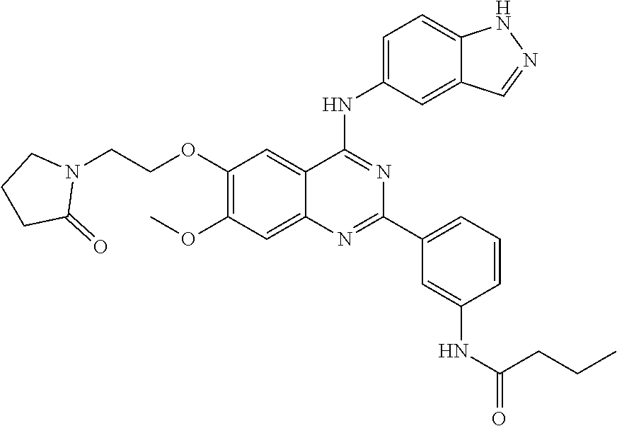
N1=C(C2=CC=CC(NC(=O)CCC)=C2)N=C(NC2=CC=C3NN=CC3=C2)C2=CC(OCCN3CCCC3=O)=C(OC)C=C12
